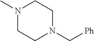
N1(C)CCN(C[Ph])CC1
